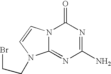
C1(N)=NC(=O)N2C(=N1)N(CCBr)C=C2
